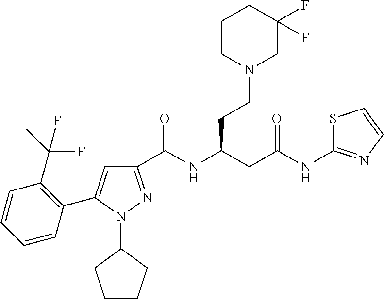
C1(C(NC(CC(NC2=NC=CS2)=O)CCN2CC(F)(F)CCC2)=O)=NN(C2CCCC2)C(C2=C(C(C)(F)F)C=CC=C2)=C1
